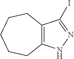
C12=C(C(I)=NN1)CCCCC2
